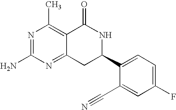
N1=C(N)N=C2C(=C1C)C(=O)NC(C1=CC=C(F)C=C1C#N)C2
